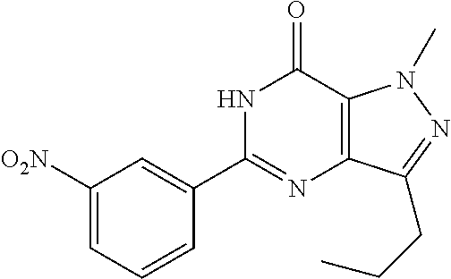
C1([O2N])=CC=CC(C2=NC3=C(C(=O)N2)N(C)N=C3CCC)=C1
